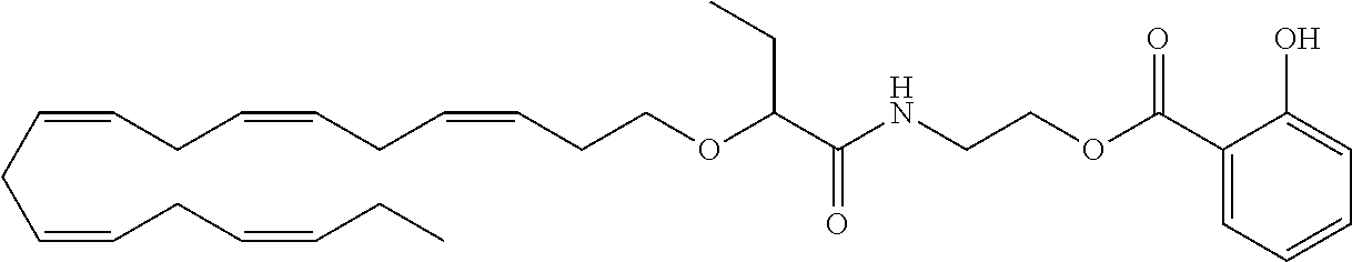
O=C(NCCOC(C1=CC=CC=C1O)=O)C(OCCC=CCC=CCC=CCC=CCC=CCC)CC
